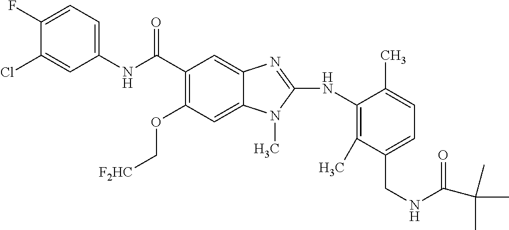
C1(F)=CC=C(NC(C2=C(OC[F2HC])C=C3C(=C2)N=C(NC2=C(C)C(CNC(C(C)(C)C)=O)=CC=C2C)N3C)=O)C=C1Cl
